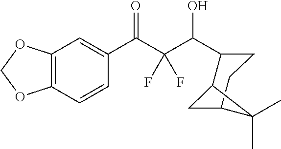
C12=C(C=CC(C(C(C(O)C3CCC4CC3C4(C)C)(F)F)=O)=C1)OCO2
